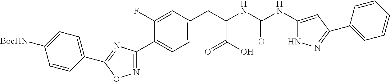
C1(C2=CC=C(CC(NC(NC3=CC(C4=CC=CC=C4)=NN3)=O)C(=O)O)C=C2F)=NOC(C2=CC=C([BocHN])C=C2)=N1
